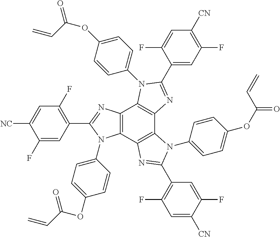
C12=C(C3=C(C4=C1N(C1=CC=C(OC(=O)C=C)C=C1)C(C1=CC(F)=C([CN])C=C1F)=N4)N(C1=CC=C(OC(=O)C=C)C=C1)C(C1=C(F)C=C([CN])C(F)=C1)=N3)N(C1=CC=C(OC(C=C)=O)C=C1)C(C1=C(F)C=C([NC])C(F)=C1)=N2
